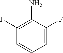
C1=C(F)C(N)=C(F)C=C1
